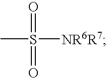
CS(=O)(=O)[NR6R7]
